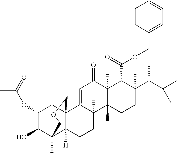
C1=C2C([H])(C3(C)C(C)(C1=O)C(C(=O)OCC1=CC=CC=C1)C(C(C(C)C)C)(C)CC3)CCC1([H])C3(C)C(O)C(OC(C)=O)CC21COC3
